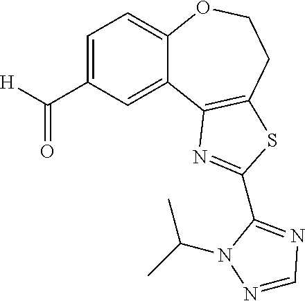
C1(C([H])=O)=CC=C2C(=C1)C1=C(CCO2)SC(C2=NC=NN2C(C)C)=N1
